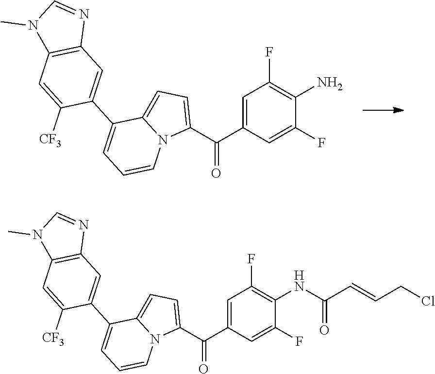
C1=C(C(C2=CC=C3N2C=CC=C3C2=CC3=C(C=C2[CF3])N(C)C=N3)=O)C=C(F)C(N)=C1F.C1=C(C(C2=CC=C3N2C=CC=C3C2=CC3=C(C=C2[CF3])N(C)C=N3)=O)C=C(F)C(NC(C=CCCl)=O)=C1F
